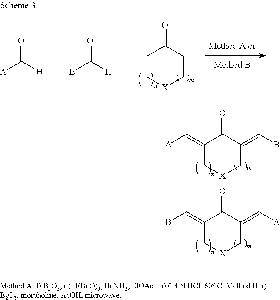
C1(=C[A])C[X]CC(=CB)C1=O.C1(=CB)C[X]CC(=C[A])C1=O.C1C[X]CCC1=O.O=C([H])[A].O=C([H])B
